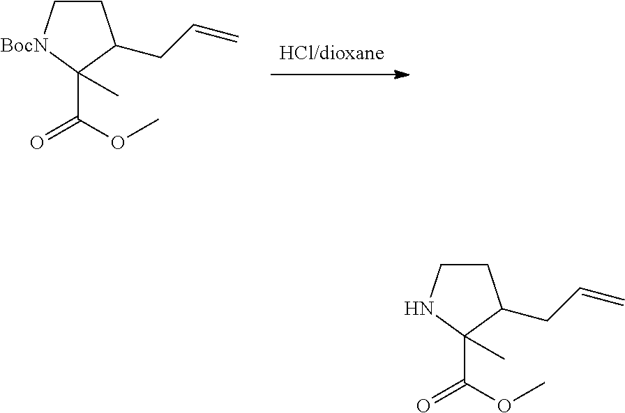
C1C[BocN]C(C(OC)=O)(C)C1CC=C.C1CNC(C(OC)=O)(C)C1CC=C
